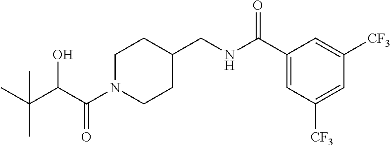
C1N(C(C(C(C)(C)C)O)=O)CCC(CNC(C2=CC([CF3])=CC([CF3])=C2)=O)C1
